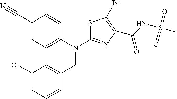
C1(C#N)=CC=C(N(C2=NC(C(NS(C)(=O)=O)=O)=C(Br)S2)CC2=CC(Cl)=CC=C2)C=C1
